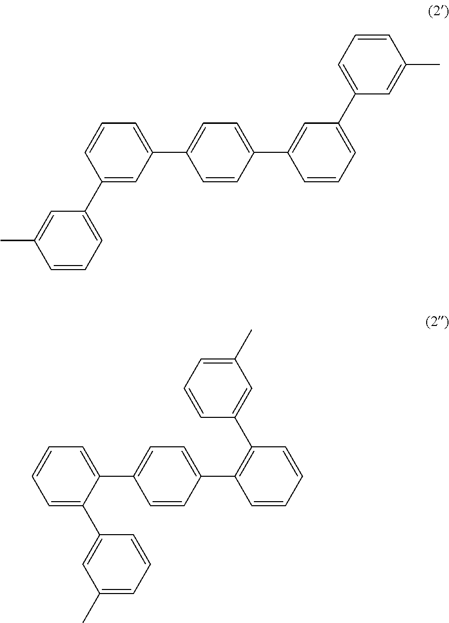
C1(C2=CC=CC(C)=C2)=CC(C2=CC=C(C3=CC(C4=CC=CC(C)=C4)=CC=C3)C=C2)=CC=C1.C1=C(C2=CC(C)=CC=C2)C(C2=CC=C(C3=C(C4=CC(C)=CC=C4)C=CC=C3)C=C2)=CC=C1
